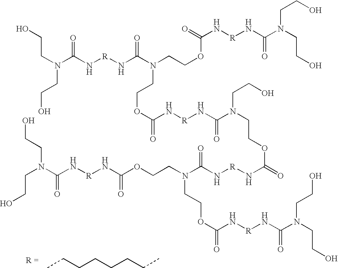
C(N(C(N[R]NC(N(CCOC(N[R]NC(N(CCO)CCO)=O)=O)CCOC(=O)N[R]NC(N(CCOC(=O)N[R]NC(N(CCOC(N[R]NC(N(CCO)CCO)=O)=O)CCOC(N[R]NC(=O)N(CCO)CCO)=O)=O)CCO)=O)=O)=O)CCO)CO.CCCCCCCC
